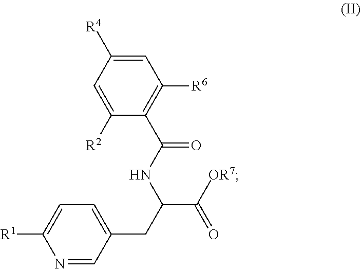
C1=C([R4])C=C([R2])C(C(=O)NC(C(=O)[OR7])CC2=CC=C([R1])N=C2)=C1[R6]
